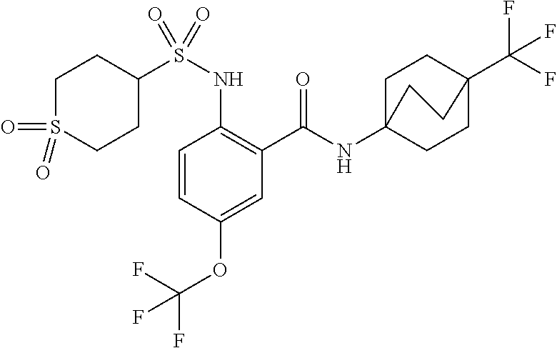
C1=CC(OC(F)(F)F)=CC(C(=O)NC23CCC(C(F)(F)F)(CC2)CC3)=C1NS(C1CCS(=O)(=O)CC1)(=O)=O
